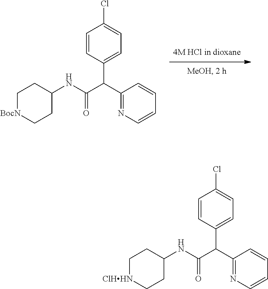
C1=CC(C(C2=NC=CC=C2)C(NC2CC[BocN]CC2)=O)=CC=C1Cl.C1=CC(C(C2=NC=CC=C2)C(NC2CC[ClHHN]CC2)=O)=CC=C1Cl
